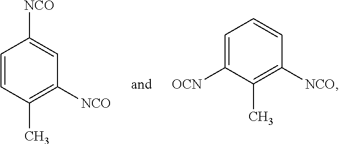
C1=CC(C)=C([NCO])C=C1[NCO].C1=C([OCN])C(C)=C([NCO])C=C1
